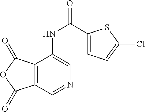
C12=C(C=NC=C1NC(C1=CC=C(Cl)S1)=O)C(=O)OC2=O
